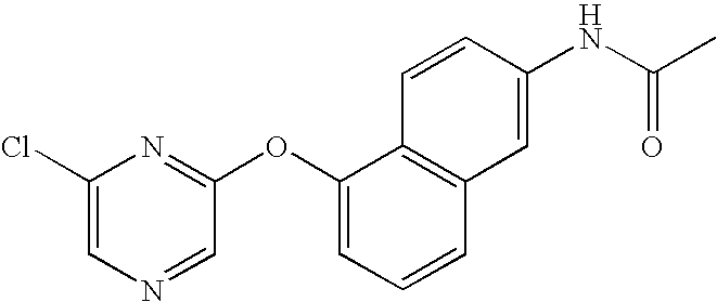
C1(Cl)=CN=CC(OC2=CC=CC3=C2C=CC(NC(C)=O)=C3)=N1
